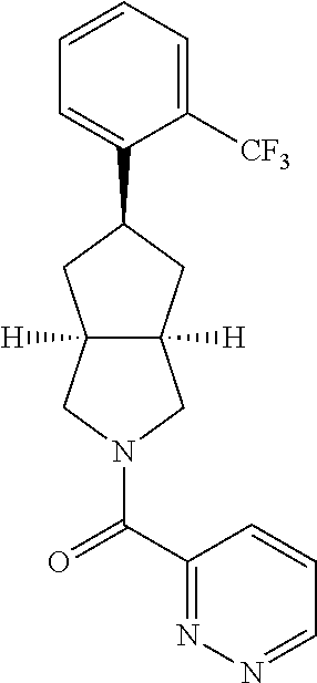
C1=CC=C([CF3])C(C2CC3([H])C([H])(C2)CN(C(C2=NN=CC=C2)=O)C3)=C1
